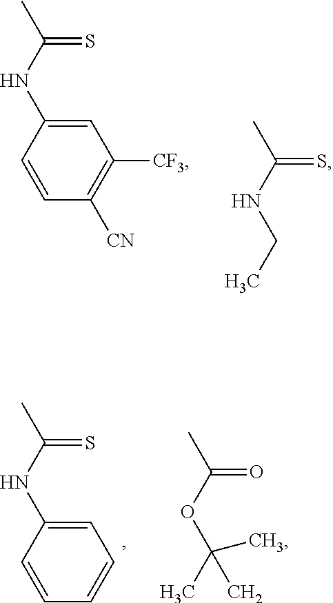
C1=C(NC(=S)C)C=CC([CN])=C1[CF3].C(=S)(C)NCC.C1=C(NC(=S)C)C=CC=C1.C(=O)(C)OC(C)(C)C
